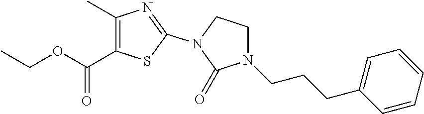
C1(C)=C(C(OCC)=O)SC(N2C(=O)N(CCCC3=CC=CC=C3)CC2)=N1
